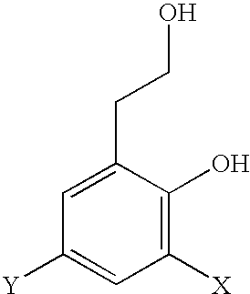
C1=C(CCO)C(O)=C([X])C=C1[Y]
